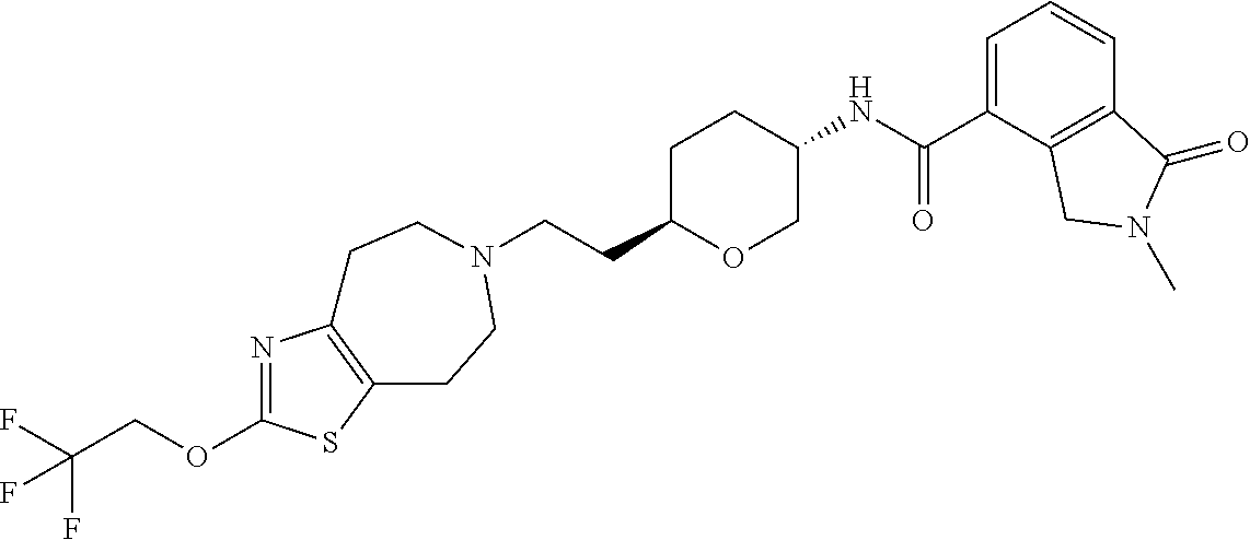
C(CC1OCC(NC(C2=CC=CC3=C2CN(C)C3=O)=O)CC1)N1CCC2=C(N=C(OCC(F)(F)F)S2)CC1
